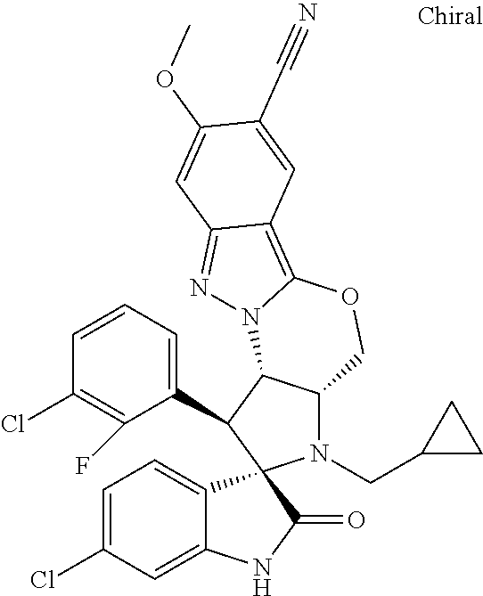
C1=CC=C(C2C3C(N(CC4CC4)C24C2=CC=C(Cl)C=C2NC4=O)COC2=C4C(=NN32)C=C(OC)C(C#N)=C4)C(F)=C1Cl
